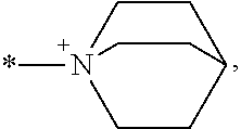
C1CC2CCN1(*)CC2
